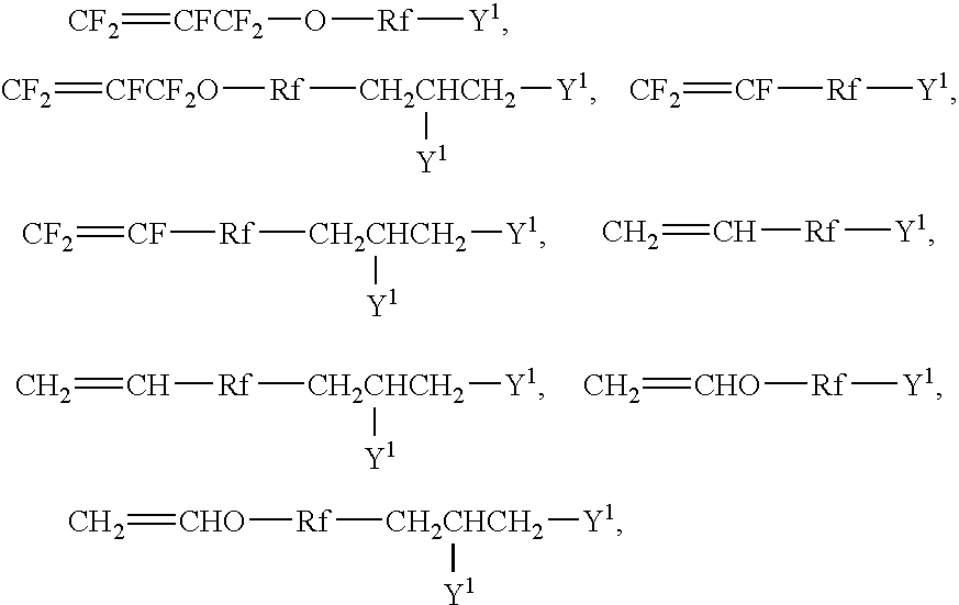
[CF2]=[CFCF2O][Rf][CH2CHCH2]([Y1])[Y1].[CF2]=[CF][Rf][Y1].[CF2]=[CF][Rf][CH2CHCH2]([Y1])[Y1].C=C[Rf][Y1].C=C[Rf][CH2CHCH2]([Y1])[Y1].C=[CHO][Rf][Y1].[CF2]=[CFCF2]O[Rf][Y1].C=[CHO][Rf][CH2CHCH2]([Y1])[Y1]
